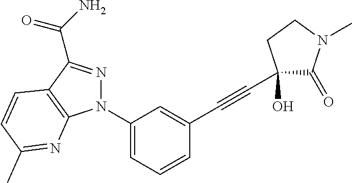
C1(N2N=C(C(=O)N)C3=C2N=C(C)C=C3)=CC=CC(C#CC2(O)C(=O)N(C)CC2)=C1
